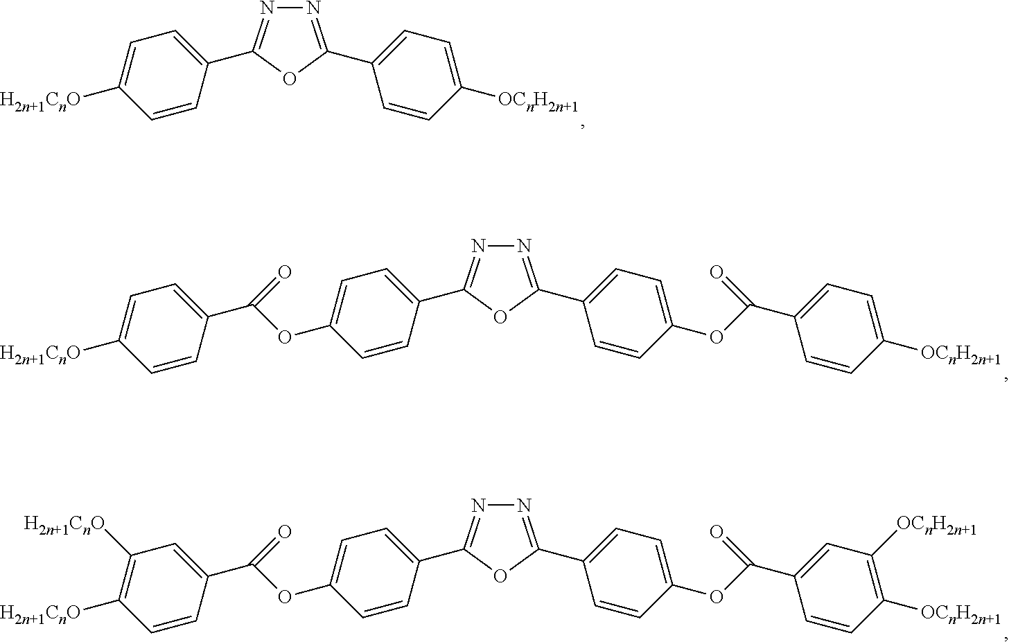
N1=C(C2=CC=C([OCnH2n+1])C=C2)OC(C2=CC=C([H2n+1CnO])C=C2)=N1.N1=C(C2=CC=C(OC(C3=CC=C([OCnH2n+1])C=C3)=O)C=C2)OC(C2=CC=C(OC(C3=CC=C([H2n+1CnO])C=C3)=O)C=C2)=N1.N1=C(C2=CC=C(OC(C3=CC([OCnH2n+1])=C([OCnH2n+1])C=C3)=O)C=C2)OC(C2=CC=C(OC(C3=CC([H2n+1CnO])=C([H2n+1CnO])C=C3)=O)C=C2)=N1
